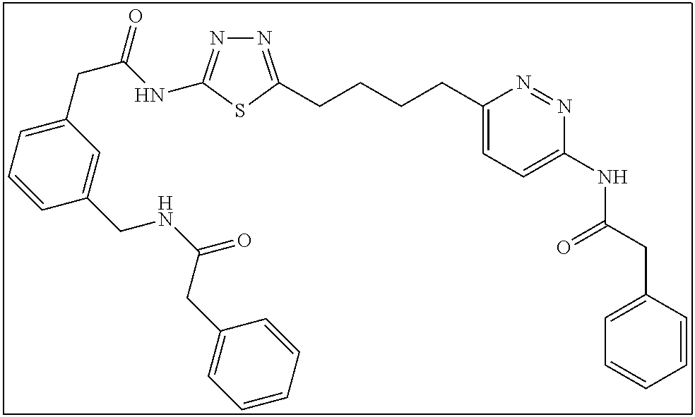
N1=C(CCCCC2=CC=C(NC(CC3=CC=CC=C3)=O)N=N2)SC(NC(CC2=CC=CC(CNC(=O)CC3=CC=CC=C3)=C2)=O)=N1
